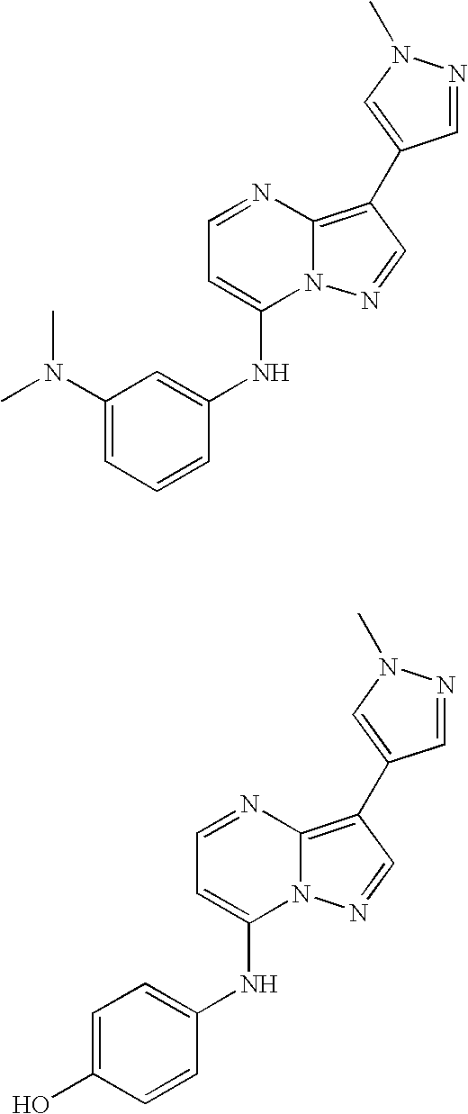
C1=NC2=C(C3=CN(C)N=C3)C=NN2C(NC2=CC(N(C)C)=CC=C2)=C1.C1=NC2=C(C3=CN(C)N=C3)C=NN2C(NC2=CC=C(O)C=C2)=C1
